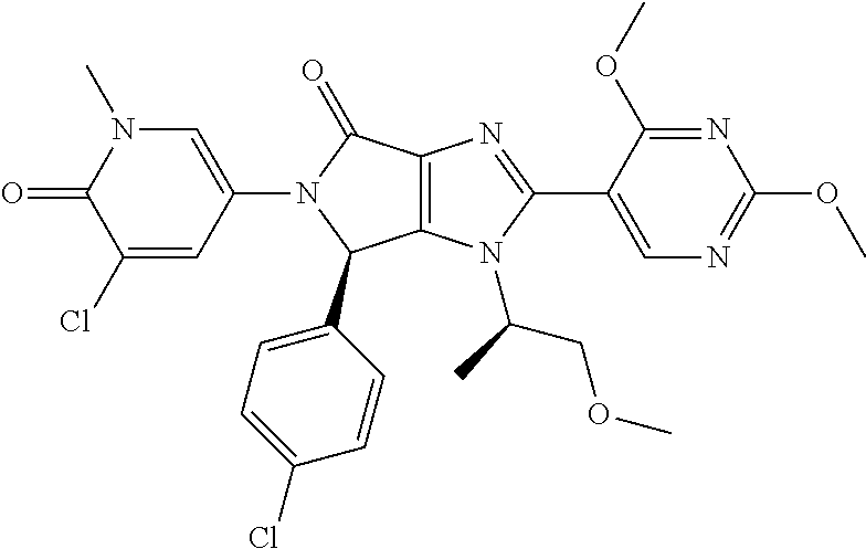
C12=C(N(C(C)COC)C(C3=CN=C(OC)N=C3OC)=N1)C(C1=CC=C(Cl)C=C1)N(C1=CN(C)C(=O)C(Cl)=C1)C2=O
